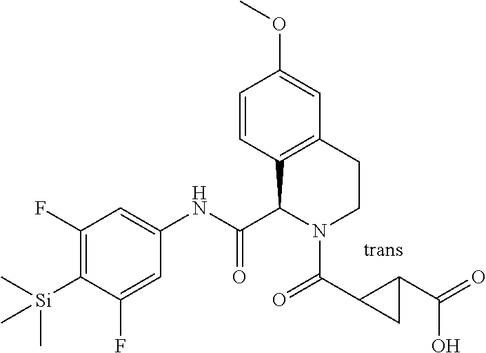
C1(F)=C([Si](C)(C)C)C(F)=CC(NC(C2N(C(C3CC3C(=O)O)=O)CCC3=C2C=CC(OC)=C3)=O)=C1
